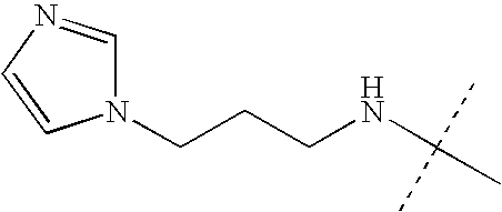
C1=NC=CN1CCCNC(C)(C)C
